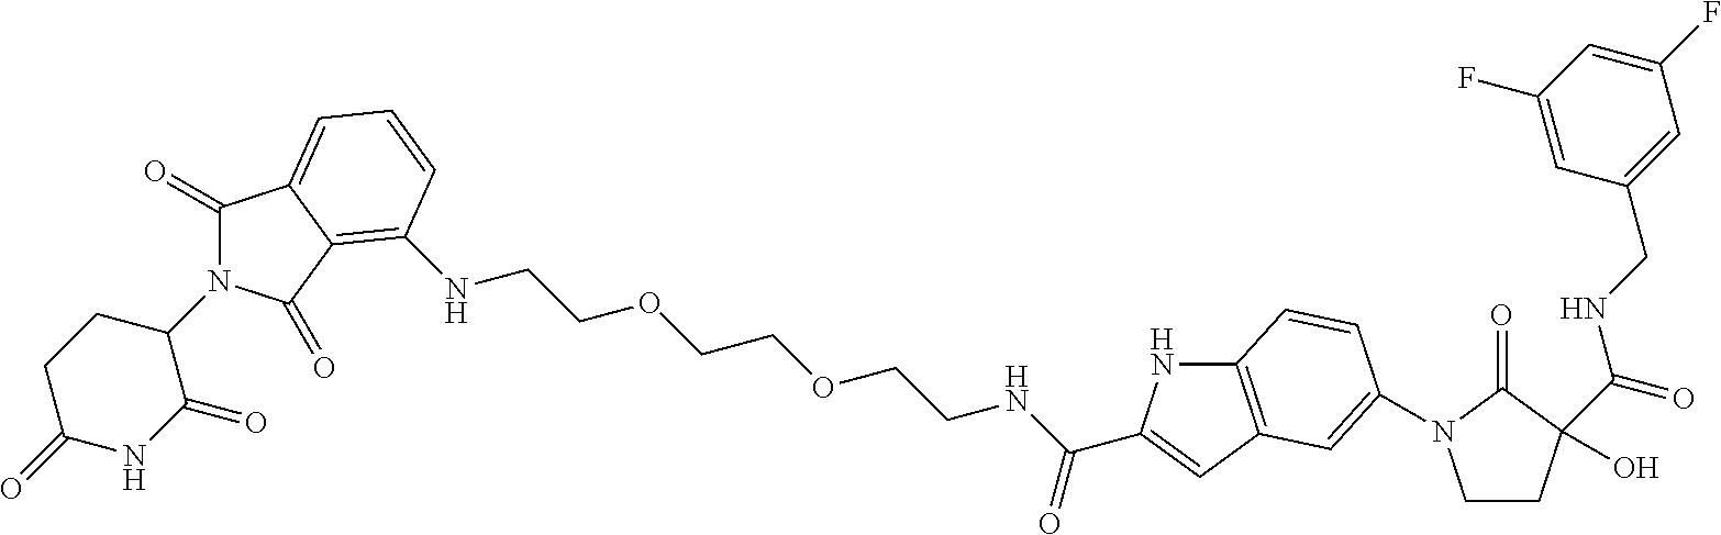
C1(=O)N(C2CCC(=O)NC2=O)C(=O)C2=C(NCCOCCOCCNC(=O)C3=CC4=C(N3)C=CC(N3CCC(O)(C(=O)NCC5=CC(F)=CC(F)=C5)C3=O)=C4)C=CC=C12
